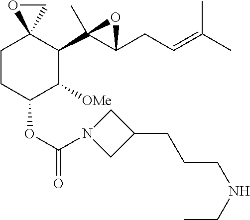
O(C1C([OMe])C(C2(C)C(CC=C(C)C)O2)C2(CC1)CO2)C(=O)N1CC(CCCNCC)C1
